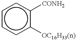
c1ccc([OC16H33(n)])c([CONH2])c1
